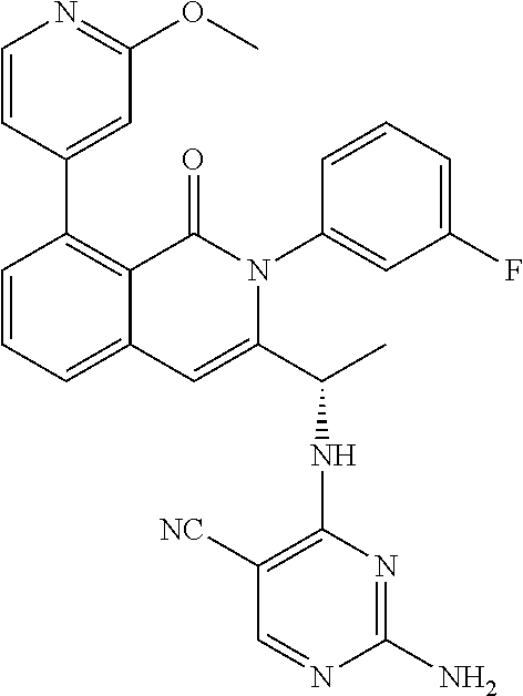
C1(C2=CC(OC)=NC=C2)=C2C(=CC=C1)C=C(C(C)NC1=C([NC])C=NC(N)=N1)N(C1=CC(F)=CC=C1)C2=O
